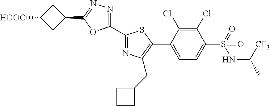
C1(C2=NC(CC3CCC3)=C(C3=CC=C(S(=O)(NC([CF3])C)=O)C(Cl)=C3Cl)S2)=NN=C(C2CC([HOOC])C2)O1
